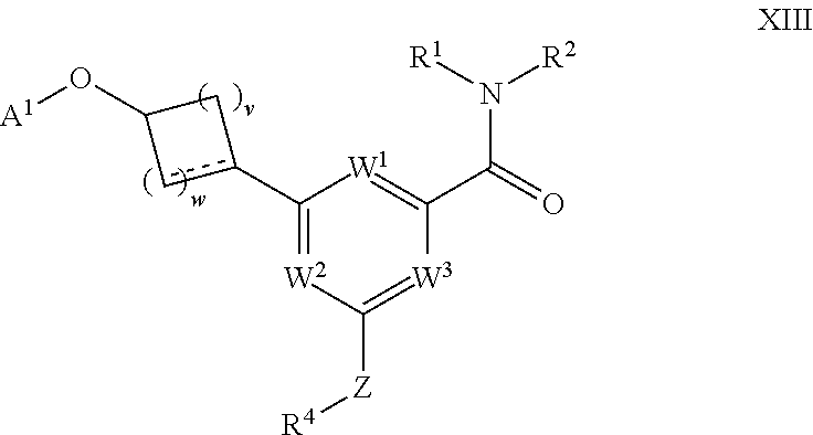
C1(c2cC(O[A1])C2)=[W2]C([Z][R4])=[W3]C(C(N([R1])[R2])=O)=[W1]1
